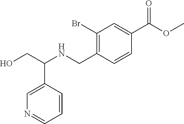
C1=C(C(OC)=O)C=CC(CNC(CO)C2=CN=CC=C2)=C1Br
